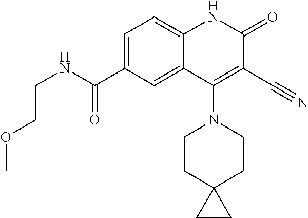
C1=C(C(NCCOC)=O)C=C2C(=C1)NC(=O)C(C#N)=C2N1CCC2(CC1)CC2
